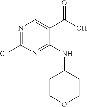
N1=C(Cl)N=C(NC2CCOCC2)C(C(O)=O)=C1
